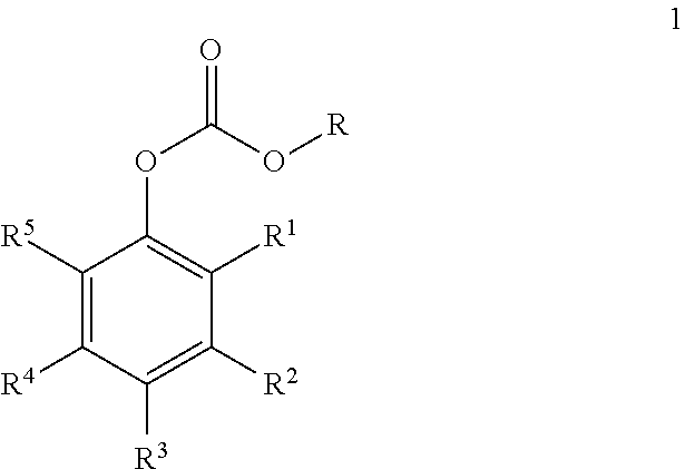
C1([R5])=C([R4])C([R3])=C([R2])C([R1])=C1OC(=O)O[R]
